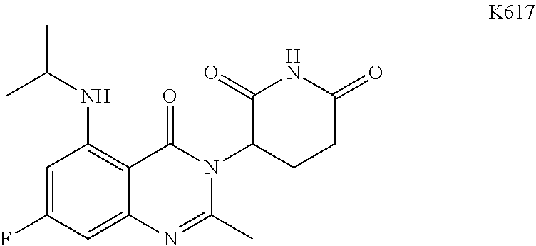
C1=C(F)C=C2C(=C1NC(C)C)C(=O)N(C1CCC(=O)NC1=O)C(C)=N2
